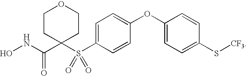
ONC(C1(S(C2=CC=C(OC3=CC=C(S[CF3])C=C3)C=C2)(=O)=O)CCOCC1)=O
